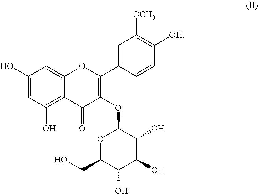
C1(O)=CC(O)=C2C(=C1)OC(C1=CC([OCH3])=C([OH])C=C1)=C(OC1OC(CO)C(O)C(O)C1O)C2=O
